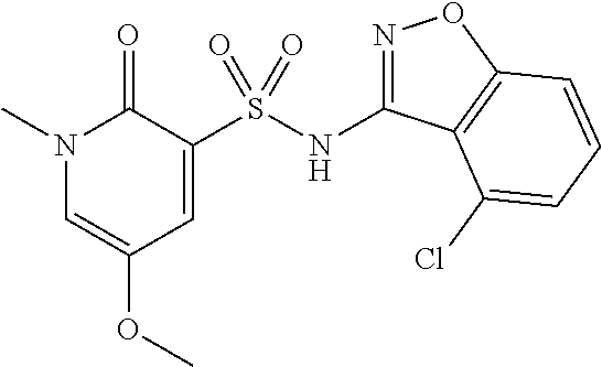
N1(C)C=C(OC)C=C(S(NC2=NOC3=C2C(Cl)=CC=C3)(=O)=O)C1=O
